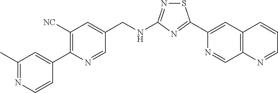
C1(C2=NC(NCC3=CC([NC])=C(C4=CC(C)=NC=C4)N=C3)=NS2)=CC2=C(C=N1)N=CC=C2
